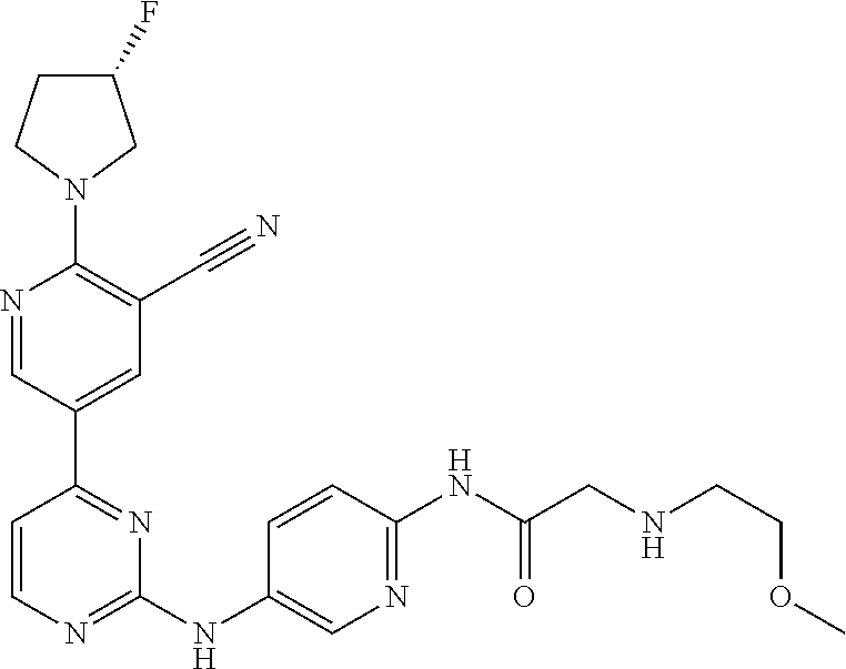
N1=CC(C2=NC(NC3=CN=C(NC(CNCCOC)=O)C=C3)=NC=C2)=CC(C#N)=C1N1CC(F)CC1
